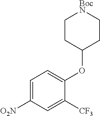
C1=C([O2N])C=C([CF3])C(OC2CC[BocN]CC2)=C1
